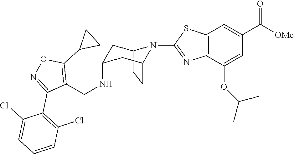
C12CCC(CC(NCC3=C(C4CC4)ON=C3C3=C(Cl)C=CC=C3Cl)C1)N2C1=NC2=C(C=C(C([OMe])=O)C=C2OC(C)C)S1
